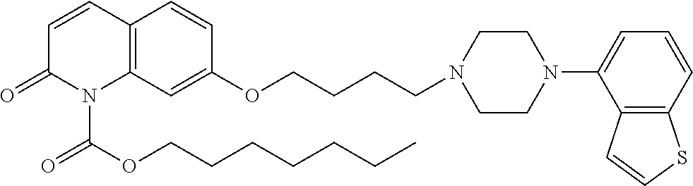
C1=CC2=C(N(C(OCCCCCCC)=O)C1=O)C=C(OCCCCN1CCN(C3=CC=CC4=C3C=CS4)CC1)C=C2
